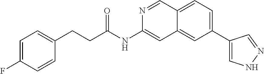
C(C(=O)NC1=CC2=CC(C3=CNN=C3)=CC=C2C=N1)CC1=CC=C(F)C=C1
